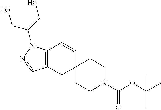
C12=C(CC3(C=C1)CCN(C(OC(C)(C)C)=O)CC3)C=NN2C(CO)CO
